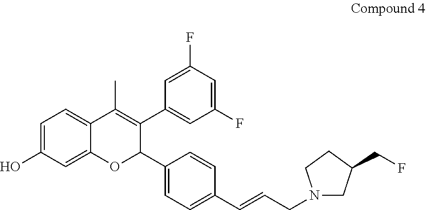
C1=C(O)C=C2C(=C1)C(C)=C(C1=CC(F)=CC(F)=C1)C(C1=CC=C(C=CCN3CC(CF)CC3)C=C1)O2
